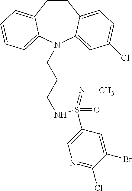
C1CC2=CC=C(Cl)C=C2N(CCCNS(C2=CN=C(Cl)C(Br)=C2)(=O)=NC)C2=CC=CC=C12
